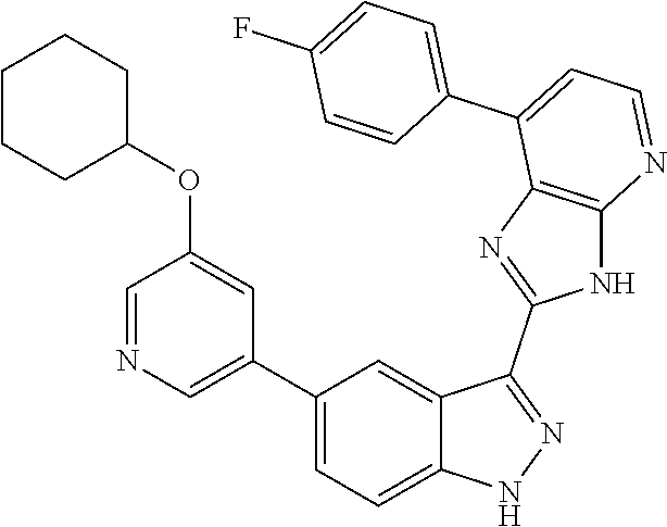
C1(C2=CC=C3C(=C2)C(C2=NC4=C(N2)N=CC=C4C2=CC=C(F)C=C2)=NN3)=CN=CC(OC2CCCCC2)=C1
